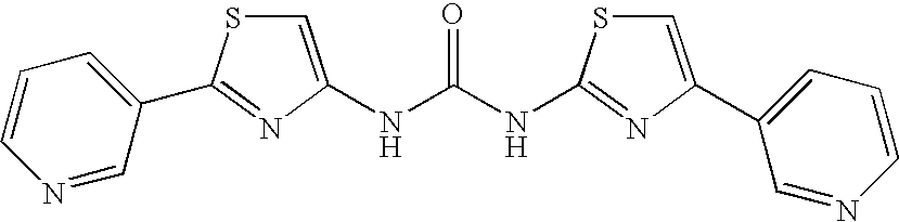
C1(C2=NC(NC(NC3=NC(C4=CC=CN=C4)=CS3)=O)=CS2)=CC=CN=C1
